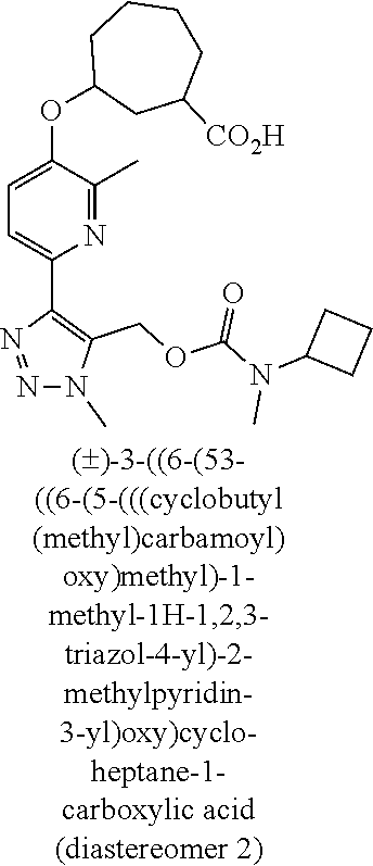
N1=C(C)C(OC2CC([CO2H])CCCC2)=CC=C1C1=C(COC(N(C2CCC2)C)=O)N(C)N=N1
